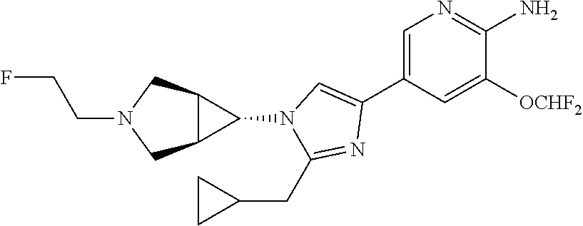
C1=C(C2=CN(C3C4C3CN(CCF)C4)C(CC3CC3)=N2)C=C([OCHF2])C(N)=N1
